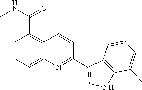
C1=CC=C2C(=C1C(NC)=O)C=CC(C1=CNC3=C1C=CC=C3C)=N2
